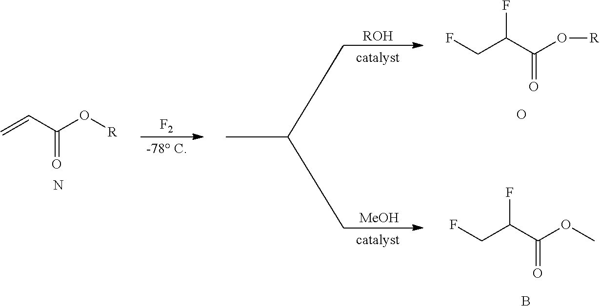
C=CC(O[R])=O.N.[F2].C(C(C(O[R])=O)F)F.O.C(C(C(OC)=O)F)F.B.[ROH].[MeOH]
